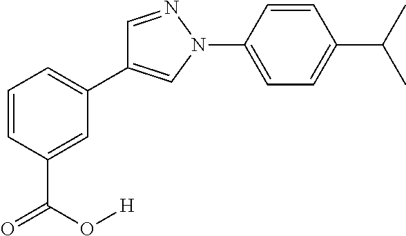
C1=CC=C(C2=CN(C3=CC=C(C(C)C)C=C3)N=C2)C=C1C(=O)O[H]
